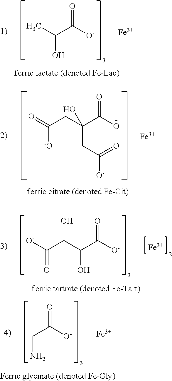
[Fe].[O-]C(=O)C(C(C([O-])=O)O)O.O=C([-O])CC(C(O)=O)(O)CC(=O)[O-].[Fe].CC(O)C([O-])=O.[Fe].C(C([O-])=O)N.[Fe]
